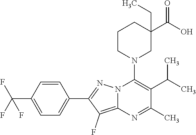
C1=CC(C(F)(F)F)=CC=C1C1=NN2C(=C1F)N=C(C)C(C(C)C)=C2N1CC(C(O)=O)(CC)CCC1
